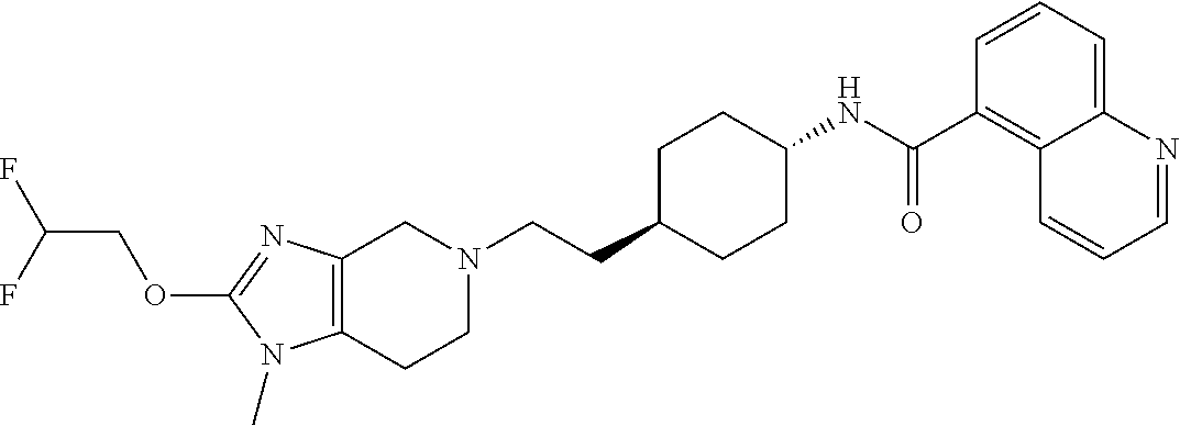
C1(OCC(F)F)=NC2=C(N1C)CCN(CCC1CCC(NC(C3=C4C(=CC=C3)N=CC=C4)=O)CC1)C2
